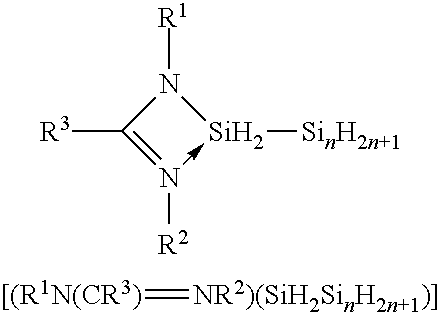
N1([R1])C([R3])=N([R2])->[Si]1[SinH2n+1].[[(R1N(CR3)]=[NR2)(SiH2SinH2n+1)]]
